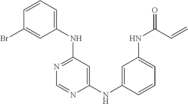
C1=CC=C(NC2=NC=NC(NC3=CC(NC(=O)C=C)=CC=C3)=C2)C=C1Br
